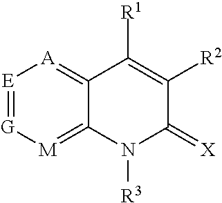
[E]1=[G][M]=C2C(=[A]1)C([R1])=C([R2])C(=[X])N2[R3]
